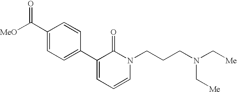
[MeO]C(C1=CC=C(C2=CC=CN(CCCN(C[Me])C[Me])C2=O)C=C1)=O
